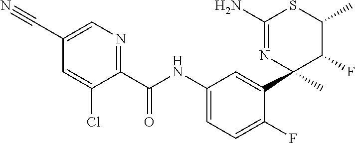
C1(C(NC2=CC=C(F)C(C3(C)C(F)C(C)SC(N)=N3)=C2)=O)=NC=C(C#N)C=C1Cl
